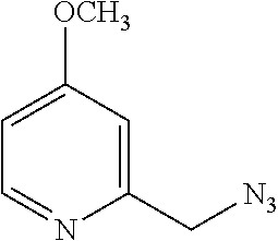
C1(C[N3])=CC([OCH3])=CC=N1
